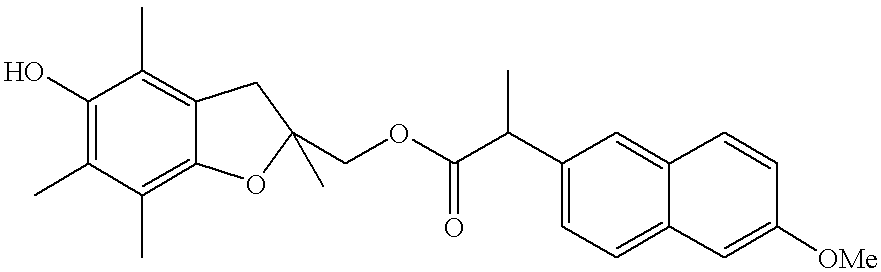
C1(O)=C(C)C(C)=C2C(=C1C)CC(COC(C(C1=CC=C3C(=C1)C=CC([OMe])=C3)C)=O)(C)O2
